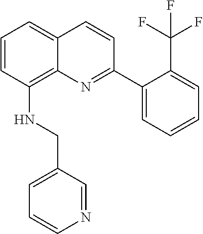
C1=CC(NCC2=CC=CN=C2)=C2C(=C1)C=CC(C1=CC=CC=C1C(F)(F)F)=N2
